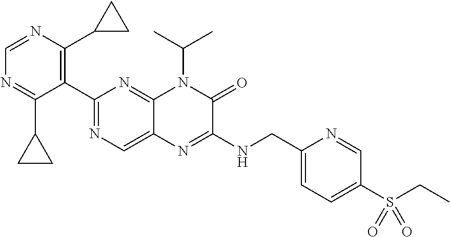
C1(C2=NC=C3C(=N2)N(C(C)C)C(=O)C(NCC2=CC=C(S(=O)(=O)CC)C=N2)=N3)=C(C2CC2)N=CN=C1C1CC1
